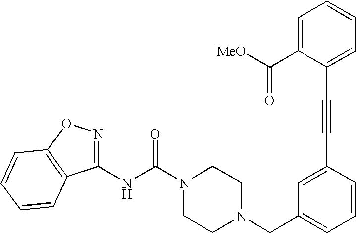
N(C(N1CCN(CC2=CC=CC(C#CC3=CC=CC=C3C([MeO])=O)=C2)CC1)=O)C1=NOC2=C1C=CC=C2
